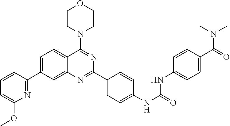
C1=C(C2=NC(OC)=CC=C2)C=C2C(=C1)C(N1CCOCC1)=NC(C1=CC=C(NC(NC3=CC=C(C(=O)N(C)C)C=C3)=O)C=C1)=N2
